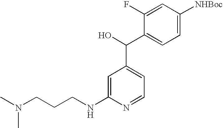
C1=C([NHBoc])C=C(F)C(C(O)C2=CC=NC(NCCCN(C)C)=C2)=C1
